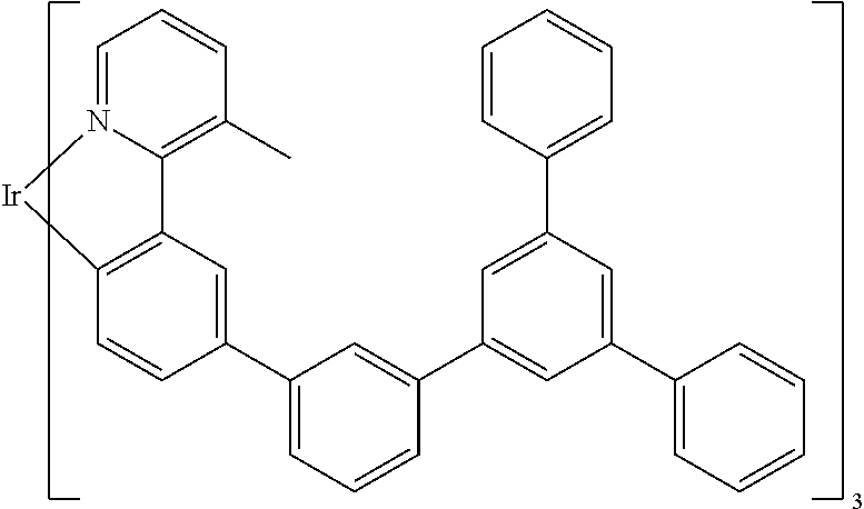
C12=C(C)C=CC=N1[Ir]C1=C2C=C(C2=CC=CC(C3=CC(C4=CC=CC=C4)=CC(C4=CC=CC=C4)=C3)=C2)C=C1
